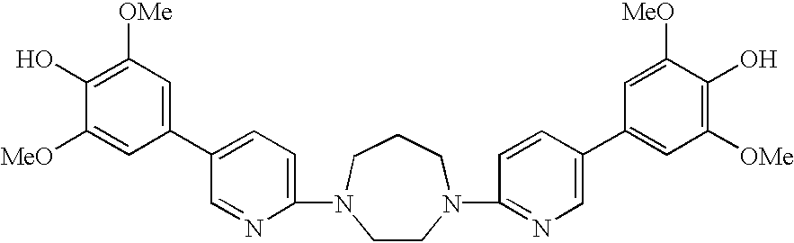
C1(C2=CC=C(N3CCN(C4=NC=C(C5=CC([OMe])=C(O)C([MeO])=C5)C=C4)CCC3)N=C2)=CC([OMe])=C(O)C([MeO])=C1
